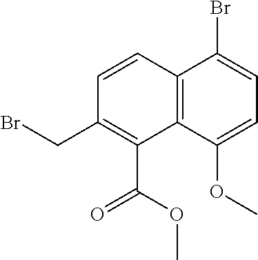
BrCC1=C(C(OC)=O)C2=C(C=C1)C(Br)=CC=C2OC
